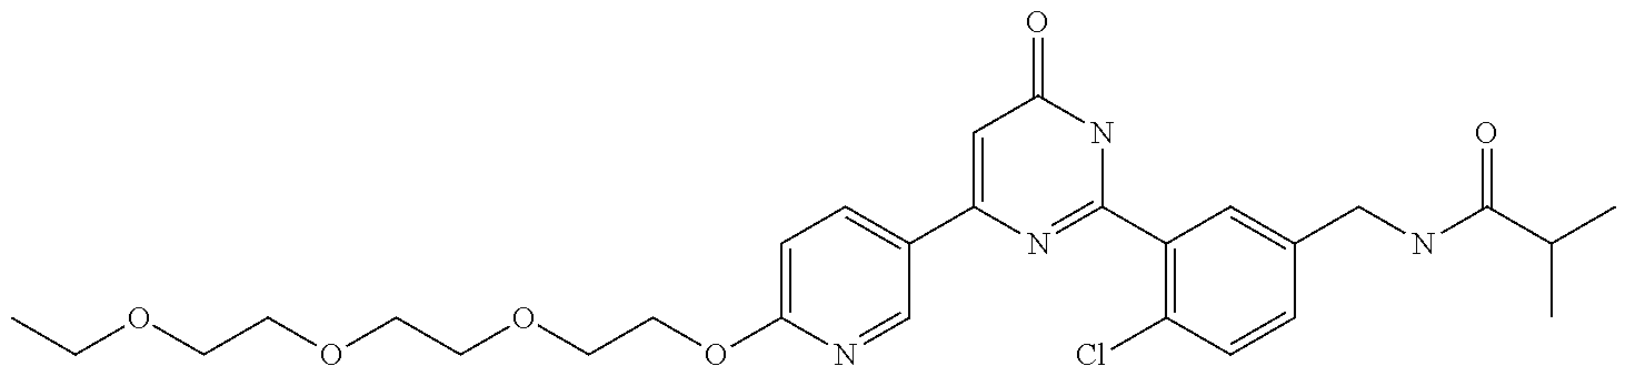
C1(C2=CC=C(OCCOCCOCCOCC)N=C2)=CC(=O)NC(C2=C(Cl)C=CC(CNC(C(C)C)=O)=C2)=N1
